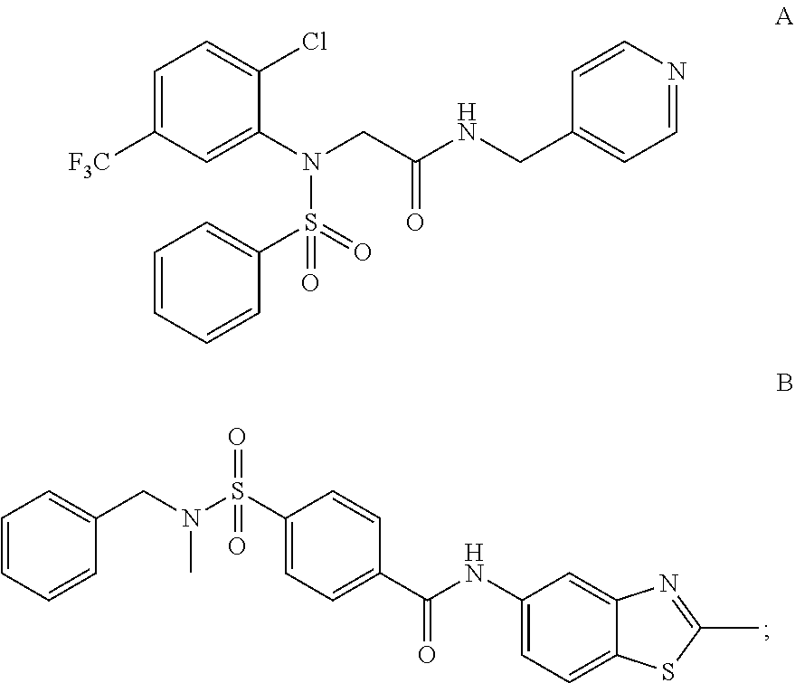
C1(S(=O)(N(CC2=CC=CC=C2)C)=O)=CC=C(C(NC2=CC=C3C(=C2)N=C(C)S3)=O)C=C1.C1=C([F3C])C=C(N(CC(=O)NCC2=CC=NC=C2)S(=O)(C2=CC=CC=C2)=O)C(Cl)=C1
